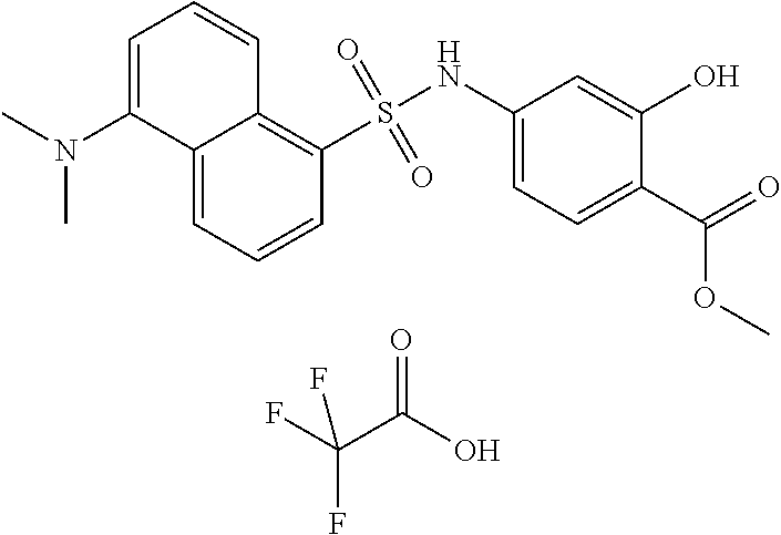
C1=C2C(=C(S(NC3=CC=C(C(=O)OC)C(O)=C3)(=O)=O)C=C1)C=CC=C2N(C)C.FC(C(O)=O)(F)F
